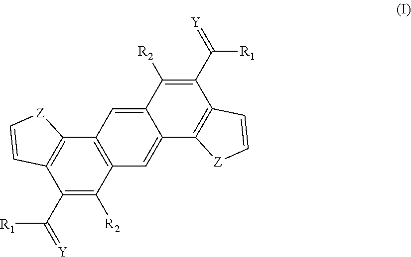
C1(C([R1])=[Y])=C([R2])C2=CC3=C(C=C2C2=C1C=C[Z]2)C([R2])=C(C([R1])=[Y])C1=C3[Z]C=C1
